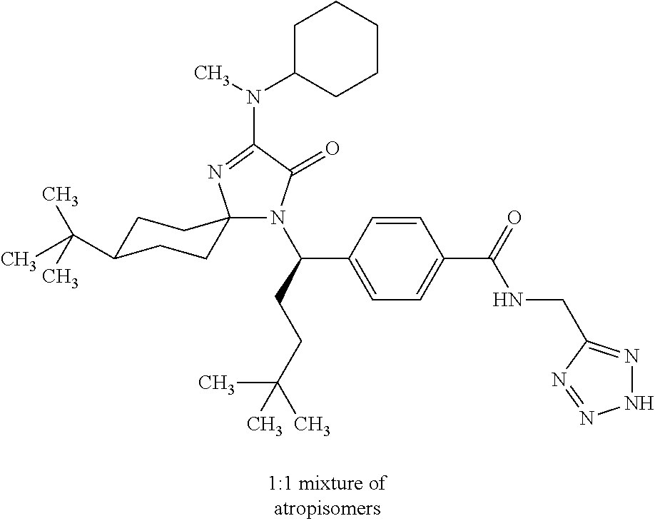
C1C(C(C)(C)C)CCC2(C1)N(C(CCC(C)(C)C)C1=CC=C(C(=O)NCC3=NNN=N3)C=C1)C(=O)C(N(C)C1CCCCC1)=N2
